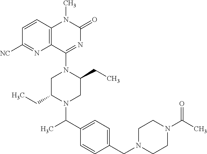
C12=C(C=CC([NC])=N1)N(C)C(=O)N=C2N1CC(CC)N(C(C2=CC=C(CN3CCN(C(C)=O)CC3)C=C2)C)CC1CC
